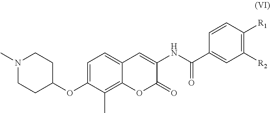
C1(OC2CCN(C)CC2)=CC=C2C(=C1C)OC(=O)C(NC(C1=CC([R2])=C([R1])C=C1)=O)=C2
